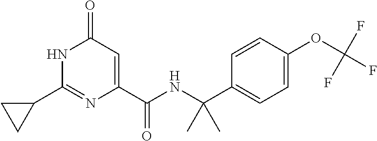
C1(=O)C=C(C(NC(C2=CC=C(OC(F)(F)F)C=C2)(C)C)=O)N=C(C2CC2)N1
